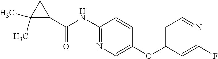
C1(NC(C2CC2(C)C)=O)=NC=C(OC2=CC=NC(F)=C2)C=C1
